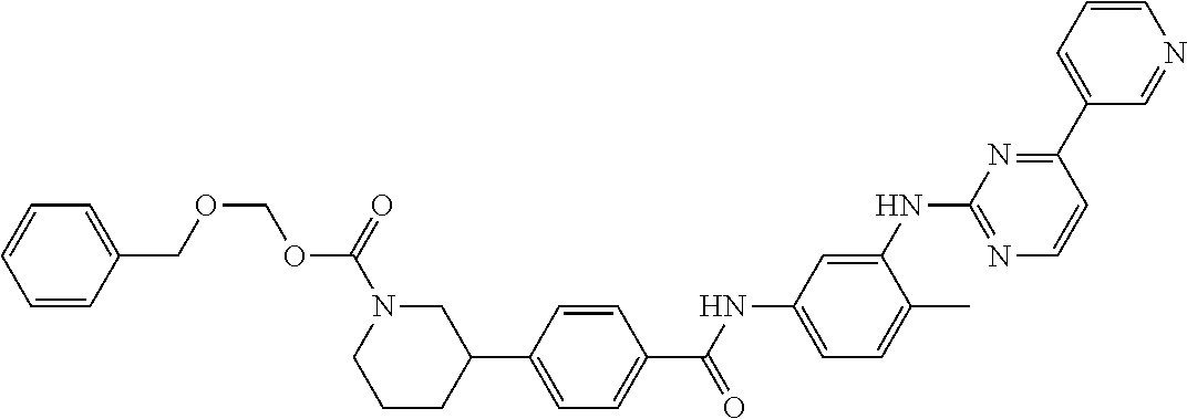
C1=CC(COCOC(N2CCCC(C3=CC=C(C(NC4=CC=C(C)C(NC5=NC=CC(C6=CC=CN=C6)=N5)=C4)=O)C=C3)C2)=O)=CC=C1
